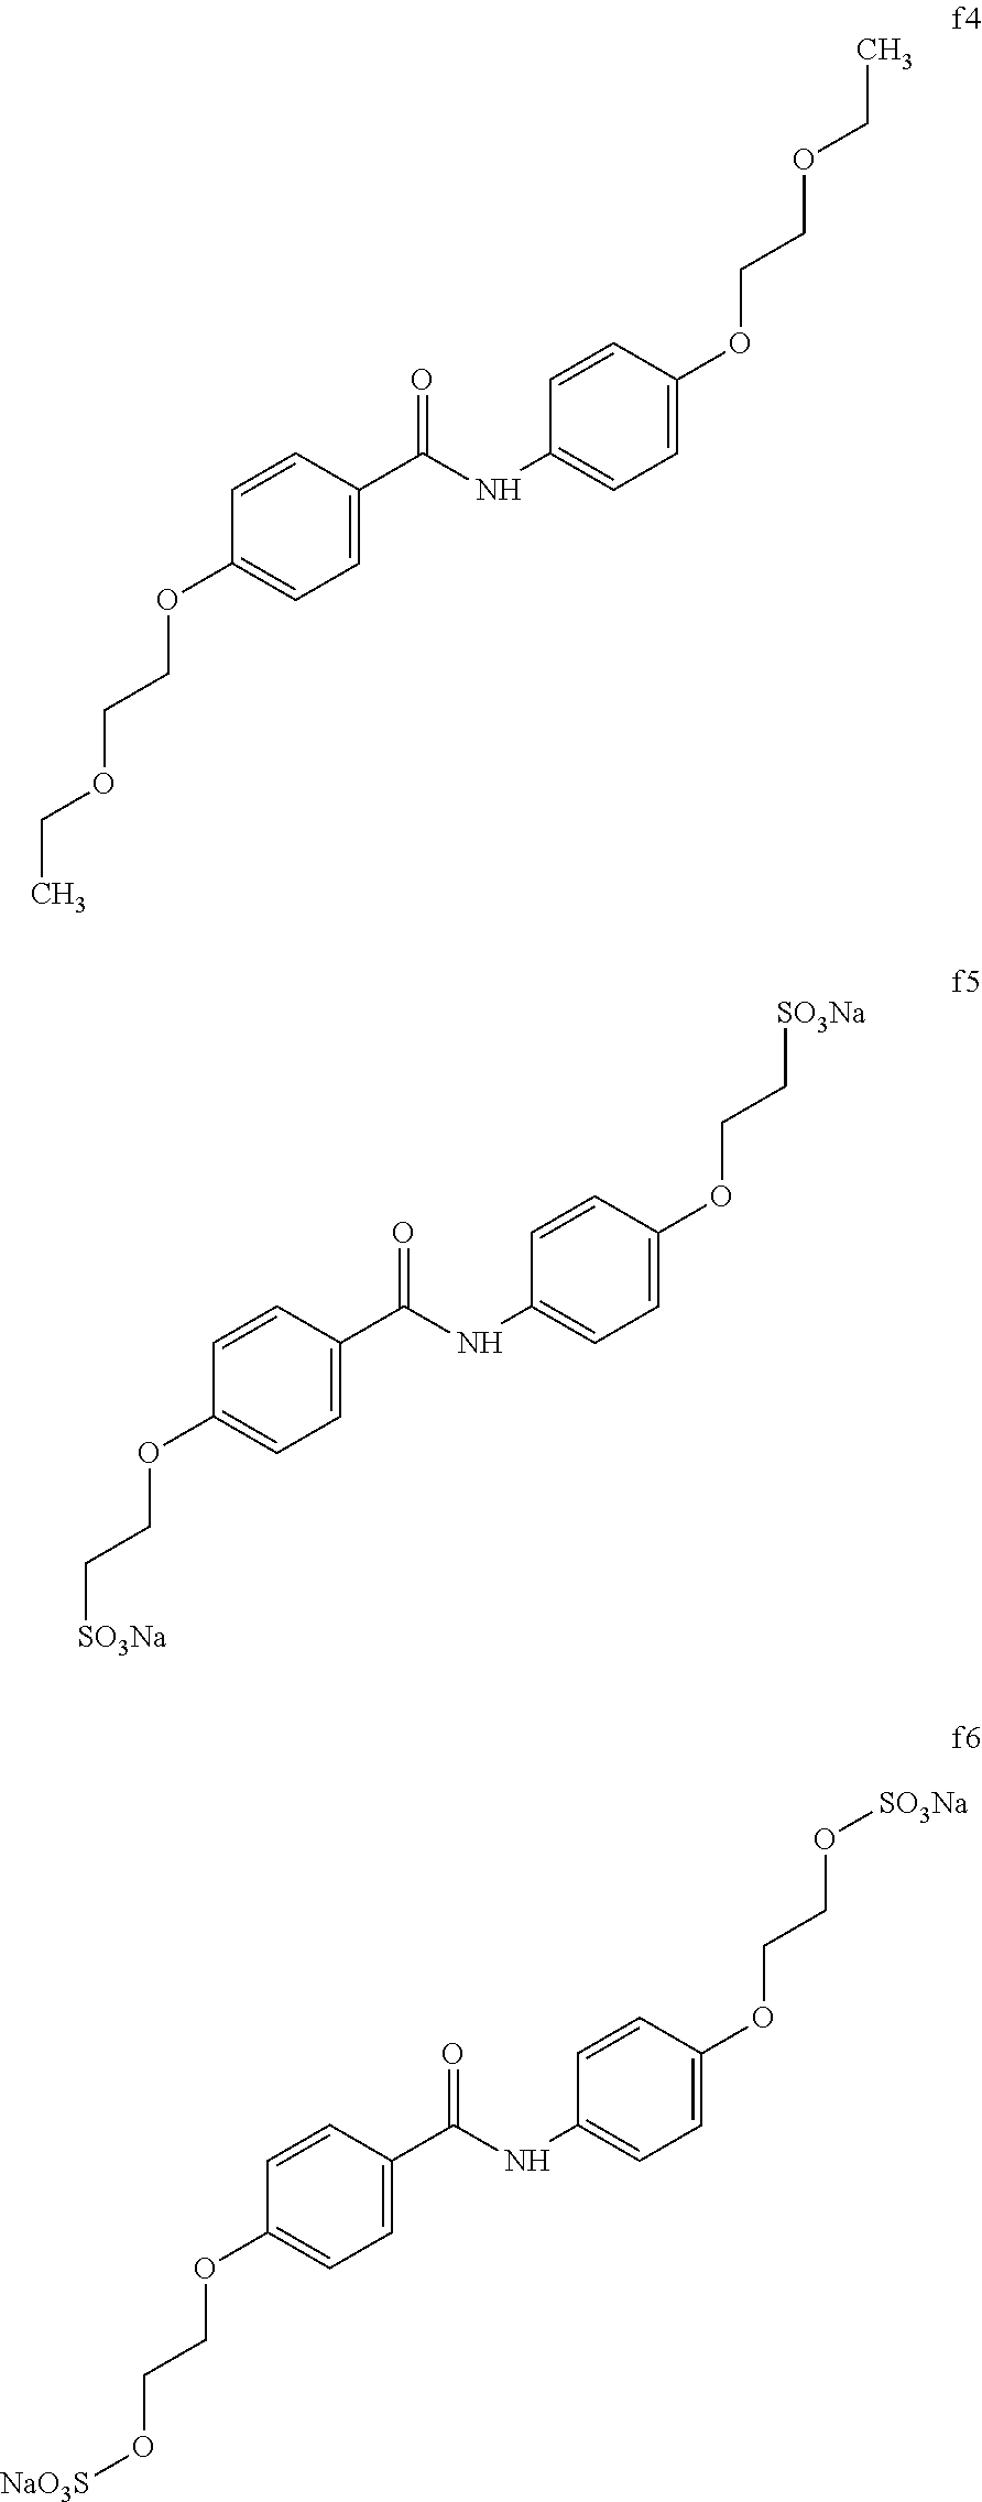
C1=C(OCCOCC)C=CC(NC(C2=CC=C(OCCOCC)C=C2)=O)=C1.C1=C(OCC[SO3Na])C=CC(NC(C2=CC=C(OCC[SO3Na])C=C2)=O)=C1.C1=C(OCCO[SO3Na])C=CC(NC(C2=CC=C(OCCO[NaO3S])C=C2)=O)=C1
